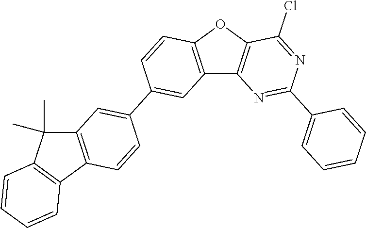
C12=C(OC3=C1N=C(C1=CC=CC=C1)N=C3Cl)C=CC(C1=CC3=C(C=C1)C1=C(C3(C)C)C=CC=C1)=C2
